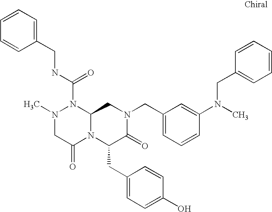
N1(C)CC(=O)N2C(N1C(NCC1=CC=CC=C1)=O)CN(CC1=CC=CC(N(C)CC3=CC=CC=C3)=C1)C(=O)C2CC1=CC=C(O)C=C1
